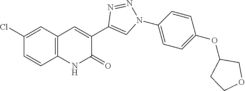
C1=CC2=C(C=C1Cl)C=C(C1=CN(C3=CC=C(OC4COCC4)C=C3)N=N1)C(=O)N2
